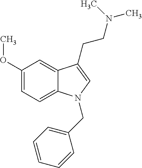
C1(OC)=CC=C2C(=C1)C(CCN(C)C)=CN2CC1=CC=CC=C1
